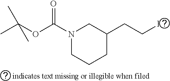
N1(C(OC(C)(C)C)=O)CCCC(CCBr)C1
